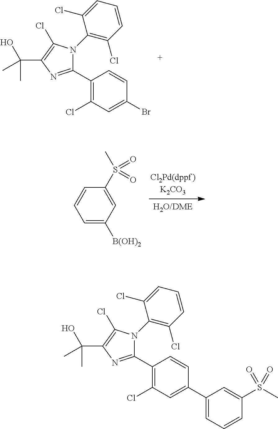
C1(C2=C(Cl)C=C(Br)C=C2)=NC(C(C)(O)C)=C(Cl)N1C1=C(Cl)C=CC=C1Cl.C1=C([B(OH)2])C=C(S(C)(=O)=O)C=C1.C1(C2=C(Cl)C=C(C3=CC=CC(S(C)(=O)=O)=C3)C=C2)=NC(C(C)(O)C)=C(Cl)N1C1=C(Cl)C=CC=C1Cl
